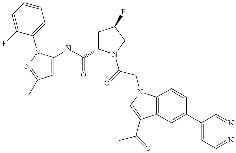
C1=C(NC(=O)C2CC(F)CN2C(CN2C3=C(C(C(C)=O)=C2)C=C(C2=CC=NN=C2)C=C3)=O)N(C2=CC=CC=C2F)N=C1C
